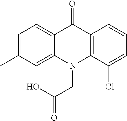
C12=C(C=CC=C1Cl)C(=O)C1=CC=C(C)C=C1N2CC(=O)O
